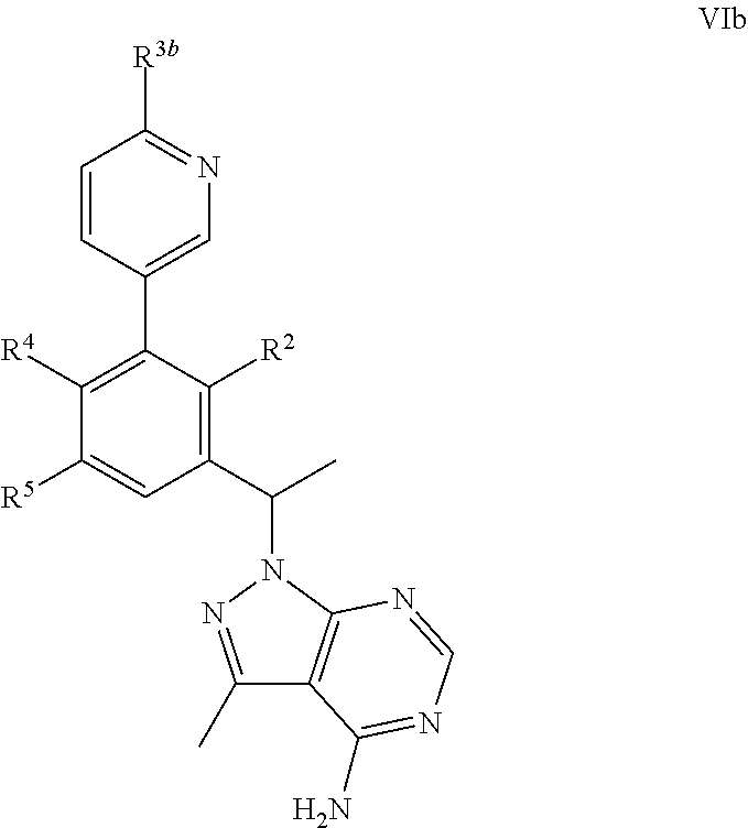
C1(C(C)N2N=C(C)C3=C2N=CN=C3N)=C([R2])C(C2=CN=C([R3b])C=C2)=C([R4])C([R5])=C1
